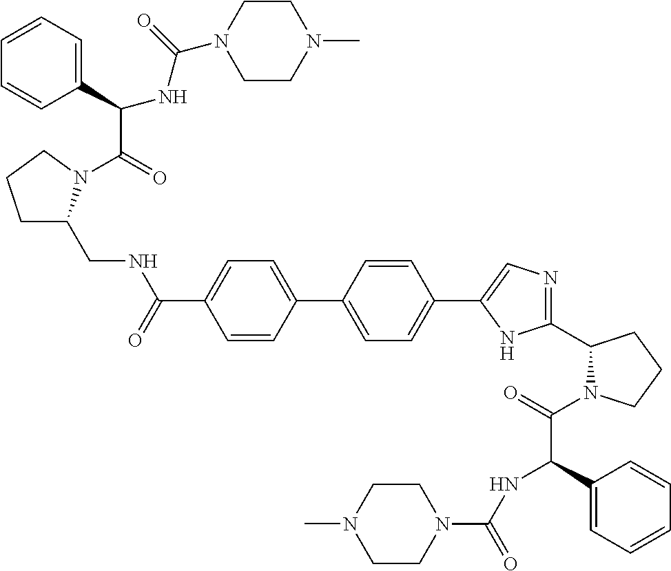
C1CN(C(NC(C2=CC=CC=C2)C(=O)N2C(CNC(C3=CC=C(C4=CC=C(C5=CN=C(C6N(C(C(NC(N7CCN(C)CC7)=O)C7=CC=CC=C7)=O)CCC6)N5)C=C4)C=C3)=O)CCC2)=O)CCN1C
